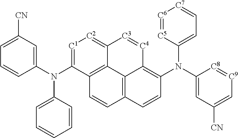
C1(N(C2=[C1][C2]=C3C4=C2C=CC2=C4C(=C(N(C4=CC([CN])=C[C9]=[C8]4)C4=CC=[C7][C6]=[C5]4)C=C2)[C4]=[C3]3)C2=CC=CC=C2)=CC([CN])=CC=C1
